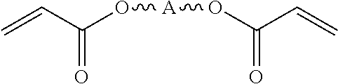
C(=C)C(O[A]OC(C=C)=O)=O
